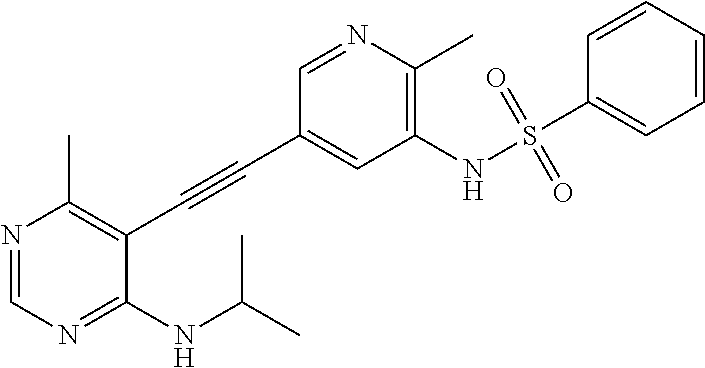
N(C(C)C)C1=NC=NC(C)=C1C#CC1=CC(NS(C2=CC=CC=C2)(=O)=O)=C(C)N=C1
